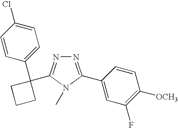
N1=C(C2=CC(F)=C([OCH3])C=C2)N(C)C(C2(C3=CC=C(Cl)C=C3)CCC2)=N1
